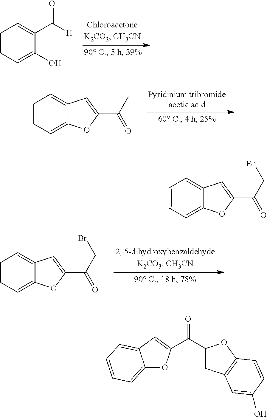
C1=CC=C(O)C(C(=O)[H])=C1.C1=CC=C2C(=C1)C=C(C(C)=O)O2.C1=CC=C2C(=C1)C=C(C(CBr)=O)O2.C1=CC=C2C(=C1)C=C(C(CBr)=O)O2.C(=O)(C1=CC2=C(O1)C=CC(O)=C2)C1=CC2=CC=CC=C2O1
